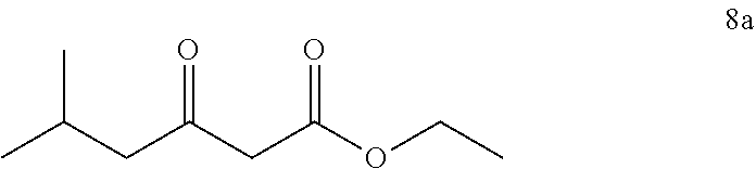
CC(CC(CC(OCC)=O)=O)C
